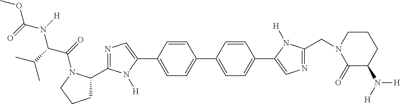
COC(N([H])C(C(C)C)C(=O)N1C(C2=NC=C(C3=CC=C(C4=CC=C(C5=CN=C(CN6C(=O)C(N([H])[H])CCC6)N5[H])C=C4)C=C3)N2[H])CCC1)=O
